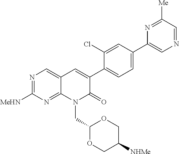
N1=C([MeHN])N=C2C(=C1)C=C(C1=CC=C(C3=CN=CC([Me])=N3)C=C1Cl)C(=O)N2CC1OCC([NHMe])CO1
